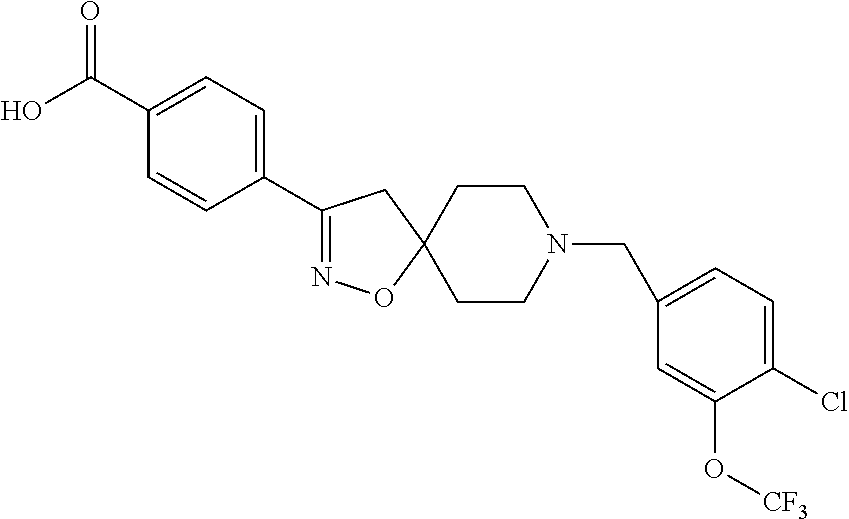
O=C(C1=CC=C(C2=NOC3(C2)CCN(CC2=CC=C(Cl)C(O[CF3])=C2)CC3)C=C1)O
